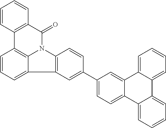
C1(C2=CC3=C(C=C2)N2C4=C(C=CC=C34)C3=C(C2=O)C=CC=C3)=CC=C2C(=C1)C1=CC=CC=C1C1=CC=CC=C21
